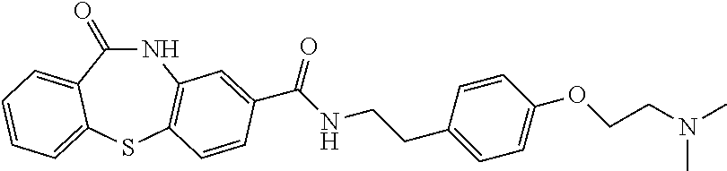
N1C(=O)C2=CC=CC=C2SC2=C1C=C(C(NCCC1=CC=C(OCCN(C)C)C=C1)=O)C=C2
